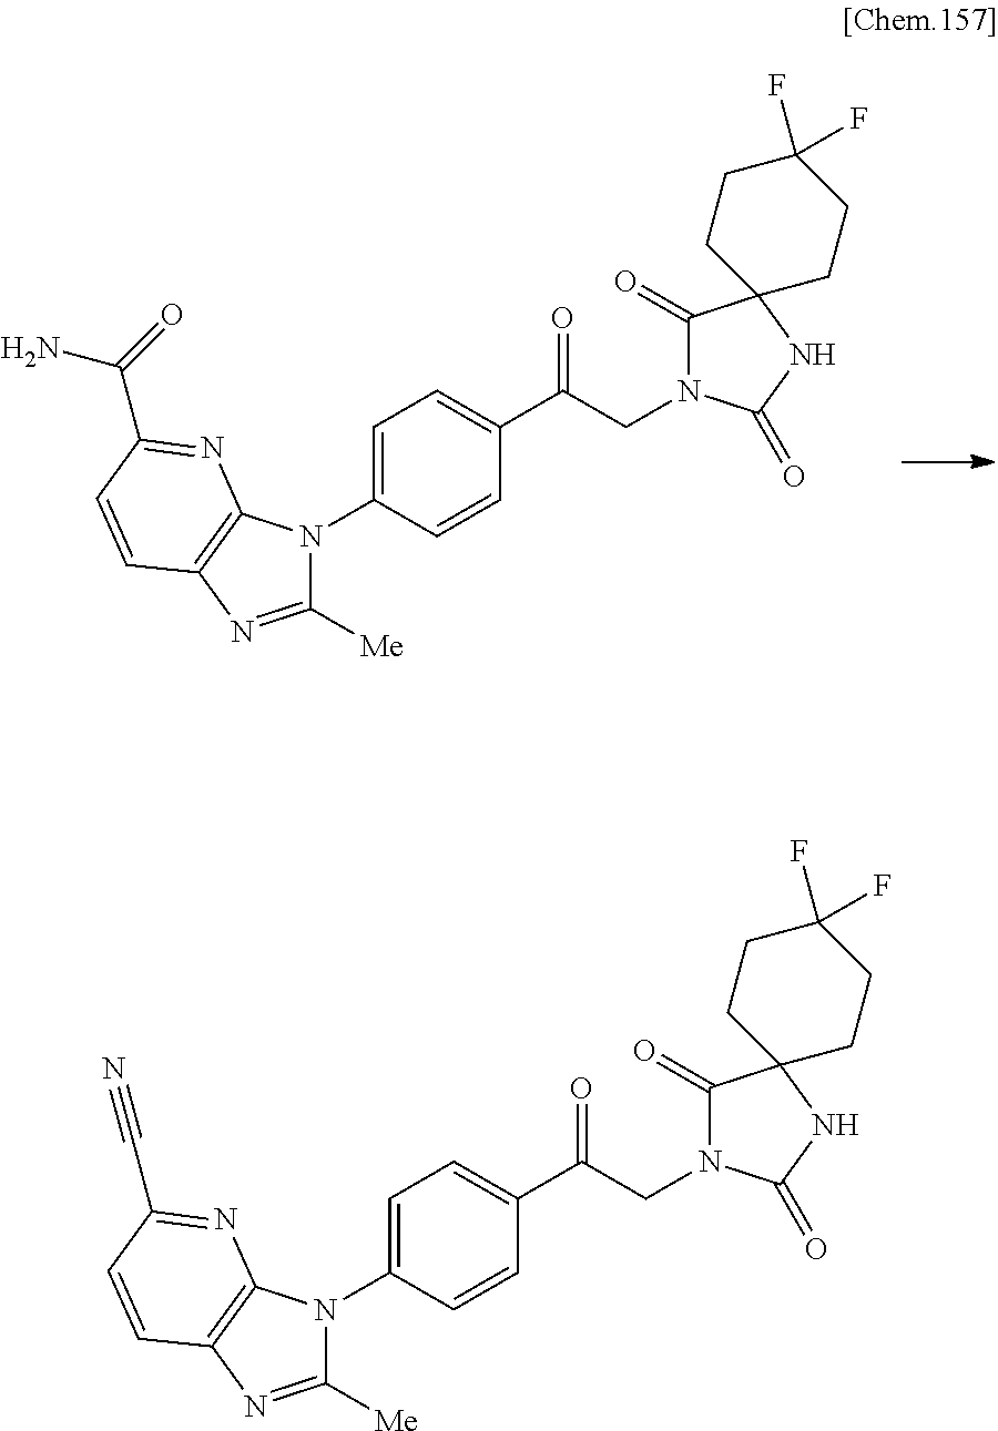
C1([Me])=NC2=C(N1C1=CC=C(C(CN3C(=O)C4(NC3=O)CCC(F)(F)CC4)=O)C=C1)N=C(C(=O)N)C=C2.C1([Me])=NC2=C(N1C1=CC=C(C(CN3C(=O)C4(NC3=O)CCC(F)(F)CC4)=O)C=C1)N=C(C#N)C=C2
